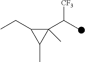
C(C1C(C(C)[CF3])(C)C1C)C
